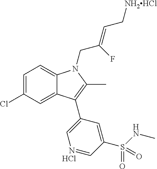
C1=C(Cl)C=C2C(=C1)N(CC(=CC[NH2HCl])F)C(C)=C2C1=CN=CC(S(NC)(=O)=O)=C1.Cl
